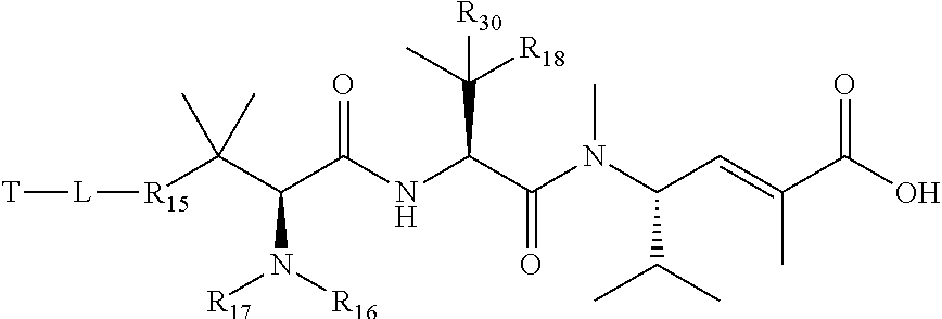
OC(C(=CC(N(C(=O)C(NC(C(N([R17])[R16])C([R15][L][T])(C)C)=O)C(C)([R18])[R30])C)C(C)C)C)=O
